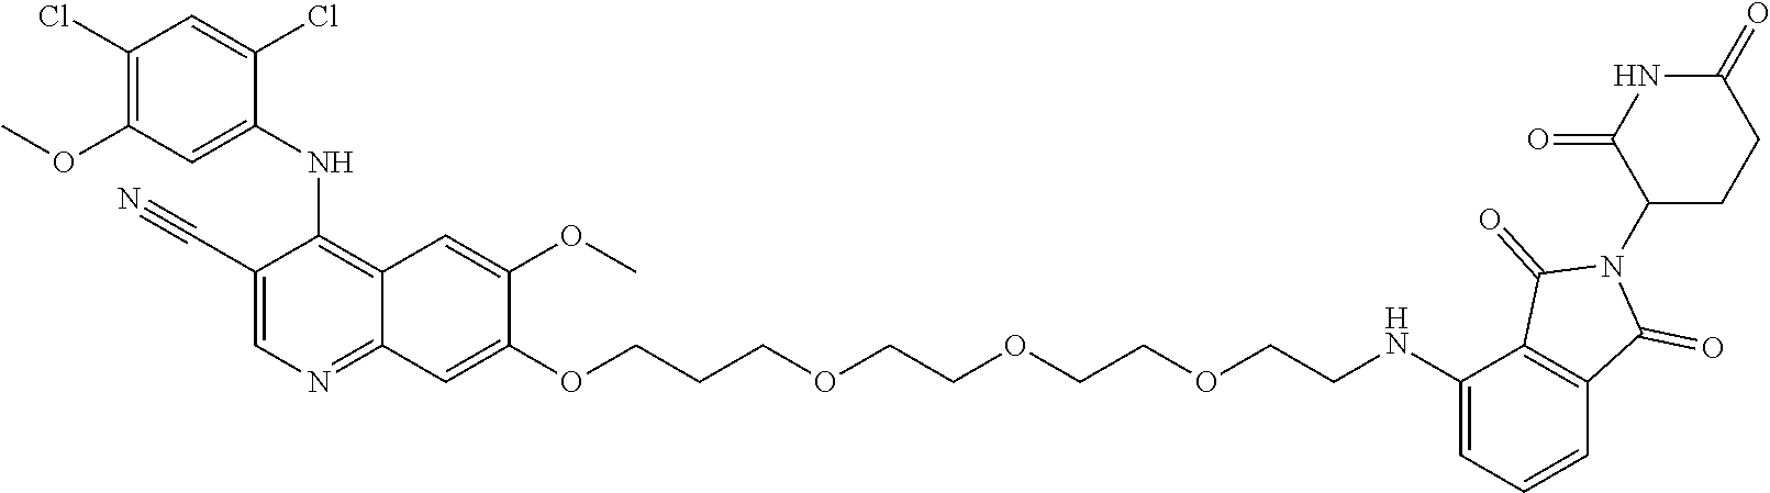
C1(NC2=C3C(=NC=C2C#N)C=C(OCCCOCCOCCOCCNC2=CC=CC4=C2C(=O)N(C2CCC(=O)NC2=O)C4=O)C(OC)=C3)=CC(OC)=C(Cl)C=C1Cl
